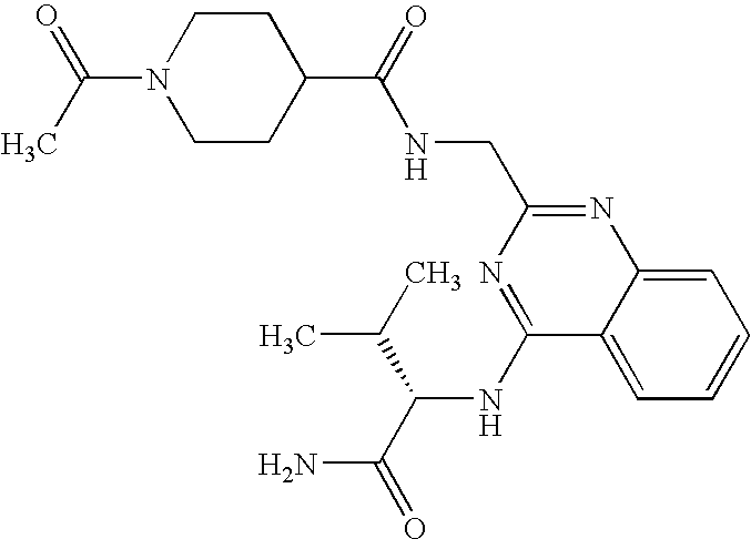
C1=CC=C2C(=C1)C(NC(C(C)C)C(N)=O)=NC(CNC(C1CCN(C(C)=O)CC1)=O)=N2
